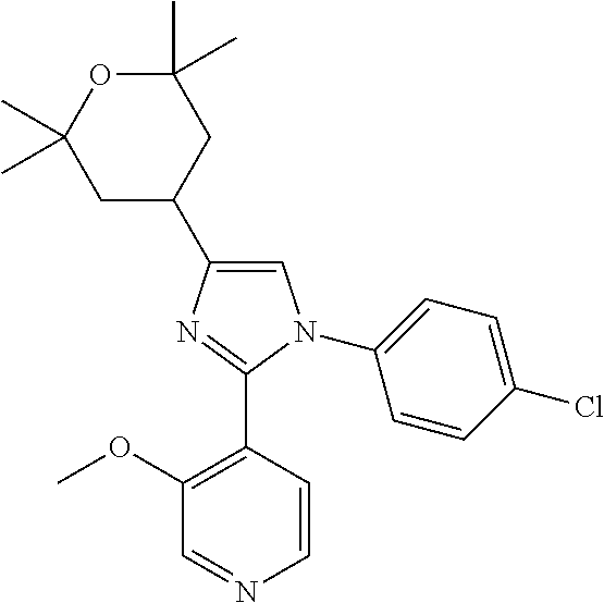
C1(C)(C)OC(C)(C)CC(C2=CN(C3=CC=C(Cl)C=C3)C(C3=C(OC)C=NC=C3)=N2)C1
